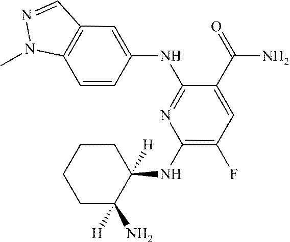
C1=CC(NC2=NC(NC3([H])C(N)([H])CCCC3)=C(F)C=C2C(=O)N)=CC2=C1N(C)N=C2
